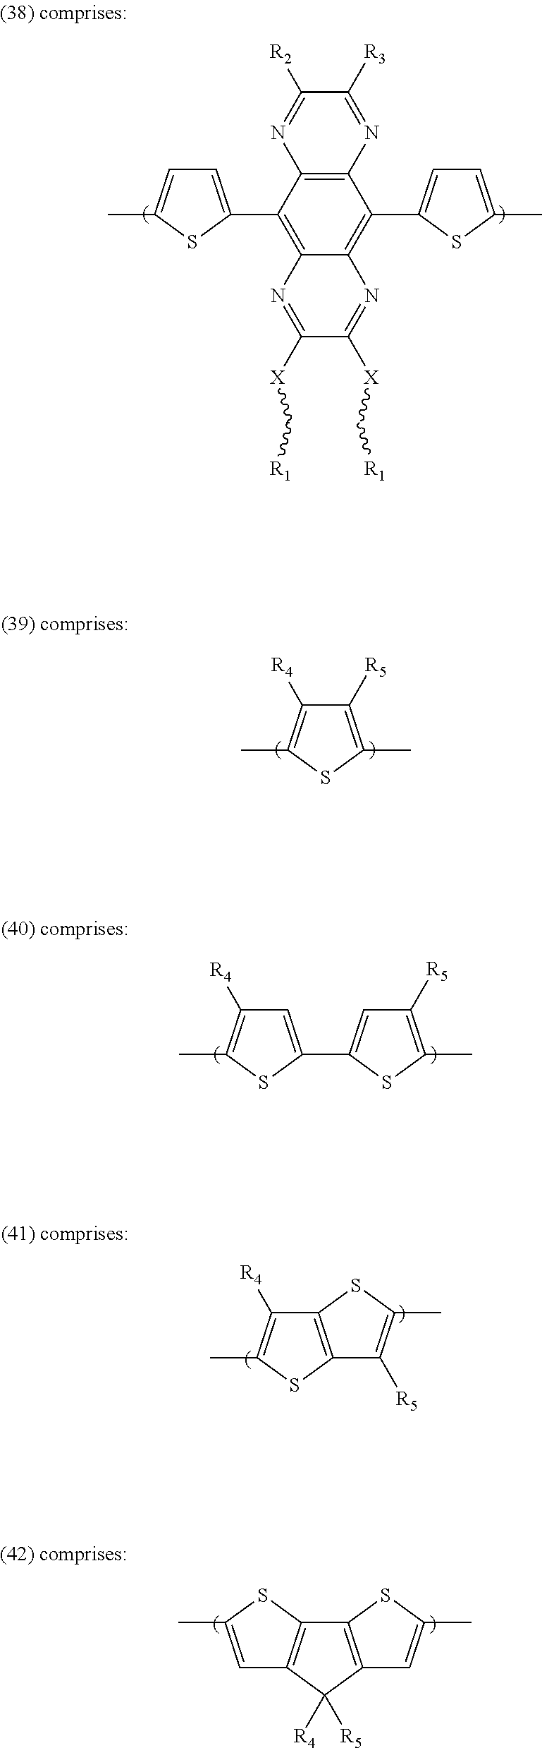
C12=C(C(C3=CC=C(C)S3)=C3C(=C1C1=CC=C(C)S1)N=C([X]C[R1])C([X]C[R1])=N3)N=C([R2])C([R3])=N2.C1([R5])=C(C)SC(C)=C1[R4].C1=C(C2=CC([R5])=C(C)S2)SC(C)=C1[R4].C1([R4])=C(C)SC2=C1SC(C)=C2[R5].C12=C(SC(C)=C1)C1=C(C=C(C)S1)C2([R4])[R5]
